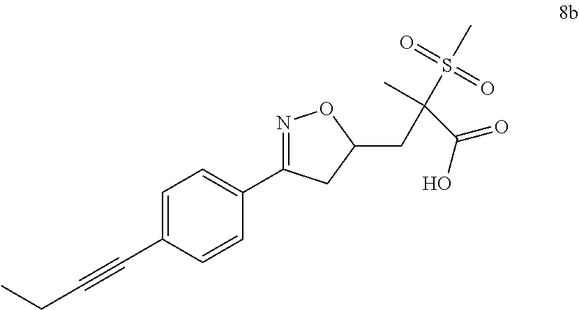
C1=C(C#CCC)C=CC(C2=NOC(CC(S(C)(=O)=O)(C)C(O)=O)C2)=C1
